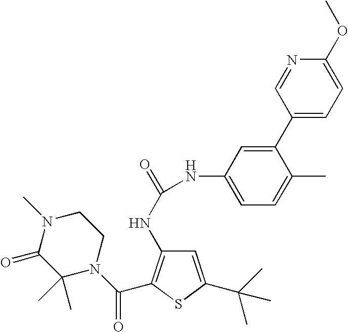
C1(C2=CC(NC(=O)NC3=C(C(N4CCN(C)C(=O)C4(C)C)=O)SC(C(C)(C)C)=C3)=CC=C2C)=CC=C(OC)N=C1
